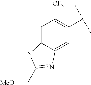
C1=C2C(=CC(C(C)C)=C1[CF3])N=C(C[MeO])N2
